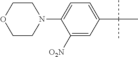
C1([O2N])=CC(C(C)(C)C)=CC=C1N1CCOCC1
